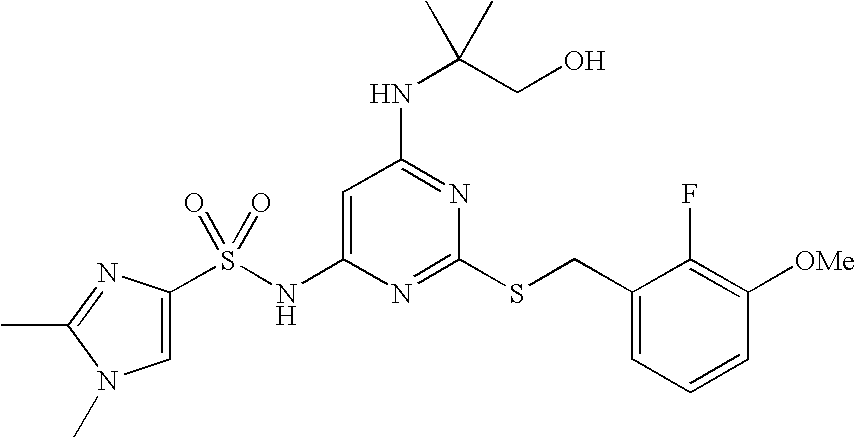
C1=C(NS(=O)(=O)C2=CN(C)C(C)=N2)N=C(SCC2=CC=CC([OMe])=C2F)N=C1NC(CO)(C)C
